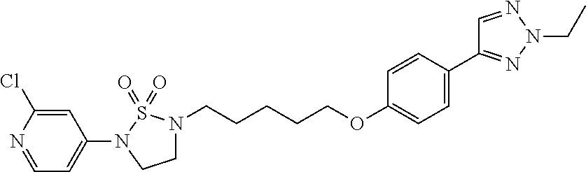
C1=C(Cl)N=CC=C1N1CCN(CCCCCOC2=CC=C(C3=NN(CC)N=C3)C=C2)S1(=O)=O
